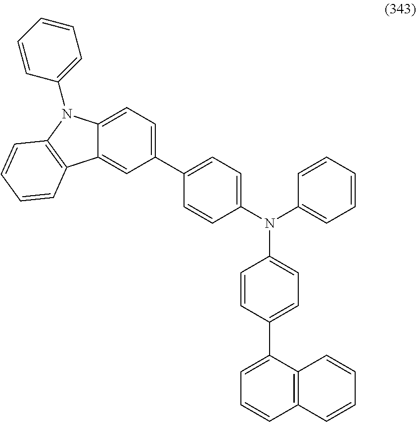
C1=C(C2=CC=C(N(C3=CC=CC=C3)C3=CC=C(C4=CC=CC5=C4C=CC=C5)C=C3)C=C2)C=C2C(=C1)N(C1=CC=CC=C1)C1=C2C=CC=C1
